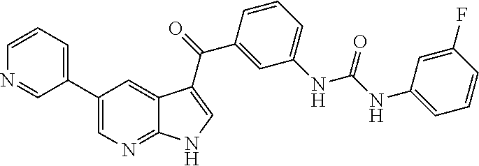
C1(C2=CC=CN=C2)=CN=C2C(=C1)C(C(C1=CC(NC(=O)NC3=CC=CC(F)=C3)=CC=C1)=O)=CN2
